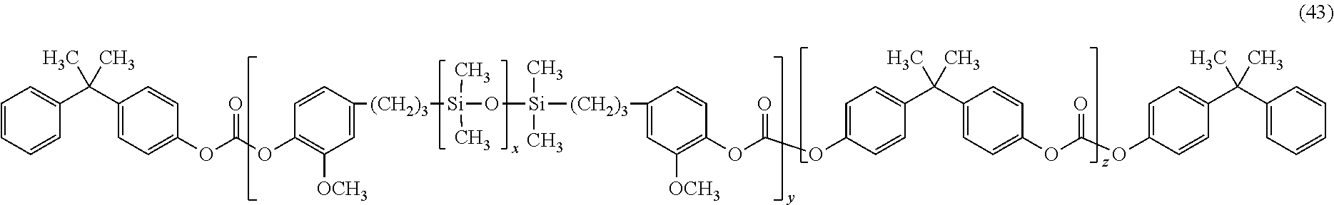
C1=CC=CC(C(C2=CC=C(OC(OC3=C([OCH3])C=C([(CH2)3][Si](O[Si]([(CH2)3]C4=CC([OCH3])=C(OC(=O)OC5=CC=C(C(C6=CC=C(OC(=O)OC7=CC=C(C(C8=CC=CC=C8)(C)C)C=C7)C=C6)(C)C)C=C5)C=C4)(C)C)(C)C)C=C3)=O)C=C2)(C)C)=C1
